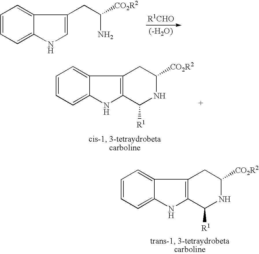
C1=CC=C2C(=C1)C(CC(N)[CO2R2])=CN2.[(-H2O)].C1=CC=C2C(=C1)C1=C(N2)C([R1])NC([CO2R2])C1.C1=CC=C2C(=C1)C1=C(N2)C([R1])NC([CO2R2])C1
